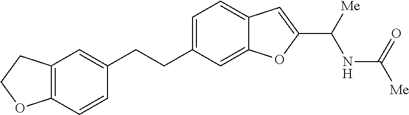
C12=C(C=CC(CCC3=CC=C4C(=C3)OC(C([Me])NC(=O)[Me])=C4)=C1)OCC2
